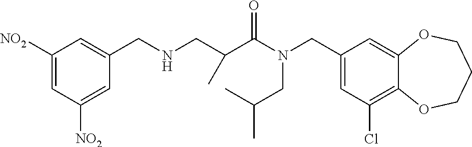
C1(CN(C(=O)C(CNCC2=CC([NO2])=CC([NO2])=C2)C)CC(C)C)=CC(Cl)=C2C(=C1)OCCCO2
